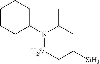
N([Si]CC[Si])(C1CCCCC1)C(C)C
